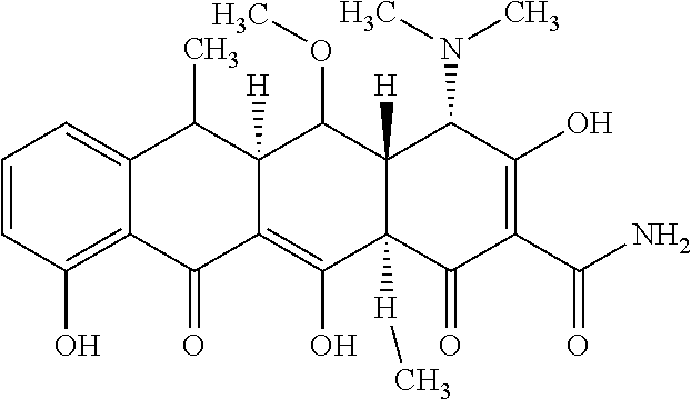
C1=CC(O)=C2C(=C1)C(C)C1([H])C(=C(O)C3([H]C)C([H])(C1OC)C(N(C)C)C(O)=C(C(N)=O)C3=O)C2=O
